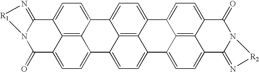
C12=C3C4=CC=C1C1=N[R1]N1C(=O)C2=CC=C3C1=CC=C2C3=C1C4=CC=C3C1=CC=C3C(=O)N4C(=N[R2]4)C4=CC=C2C1=C43
